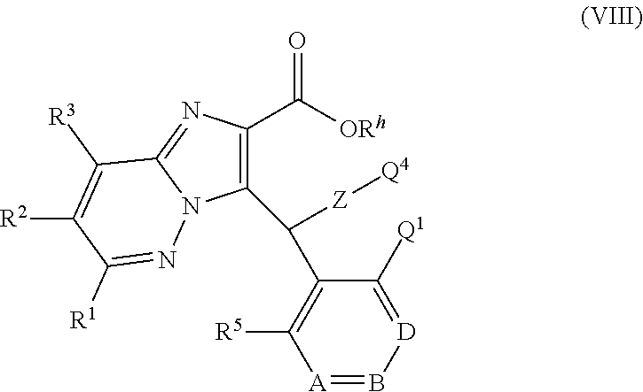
[D]1=C([Q1])C(C(C2=C(C([ORh])=O)N=C3N2N=C([R1])C([R2])=C3[R3])[Z][Q4])=C([R5])[A]=B1
